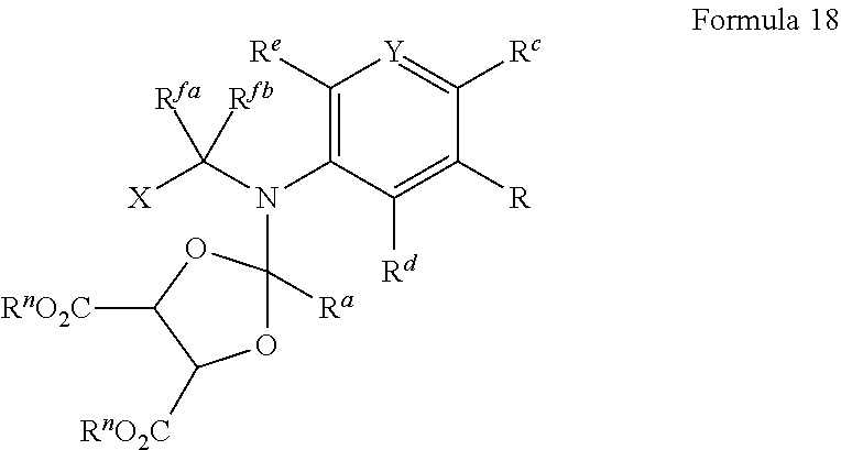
C1([Re])=C(N(C2([Ra])OC([RnO2C])C([RnO2C])O2)C([X])([Rfa])[Rfb])C([Rd])=C([R])C([Rc])=[Y]1
